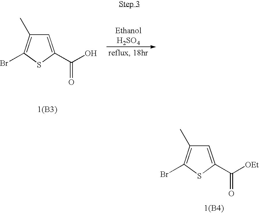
C1=C(C(O)=O)SC(Br)=C1C.[1(B3)].C1=C(C([OEt])=O)SC(Br)=C1C.[1(B4)]
